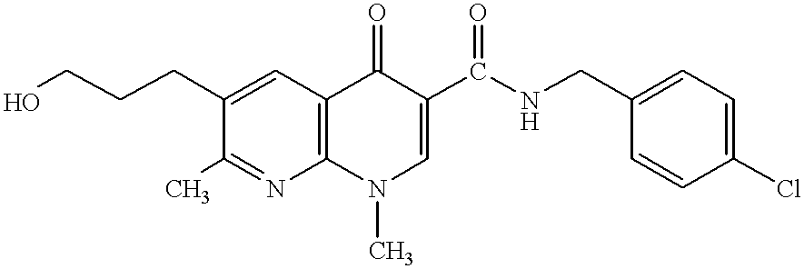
C1(C)=NC2=C(C=C1CCCO)C(=O)C(C(NCC1=CC=C(Cl)C=C1)=O)=CN2C
